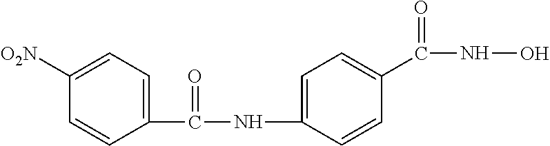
C1(NC(C2=CC=C([O2N])C=C2)=O)=CC=C(C(NO)=O)C=C1
